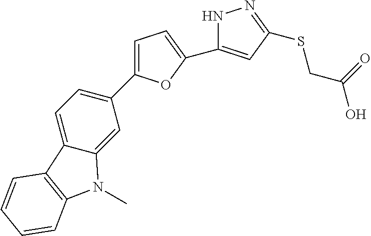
C1=C(C2=CC=C3C(=C2)N(C)C2=C3C=CC=C2)OC(C2=CC(SCC(O)=O)=NN2)=C1
